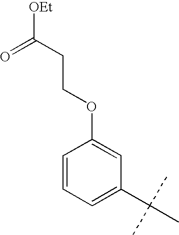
C1=CC=C(C(C)(C)C)C=C1OCCC([OEt])=O
